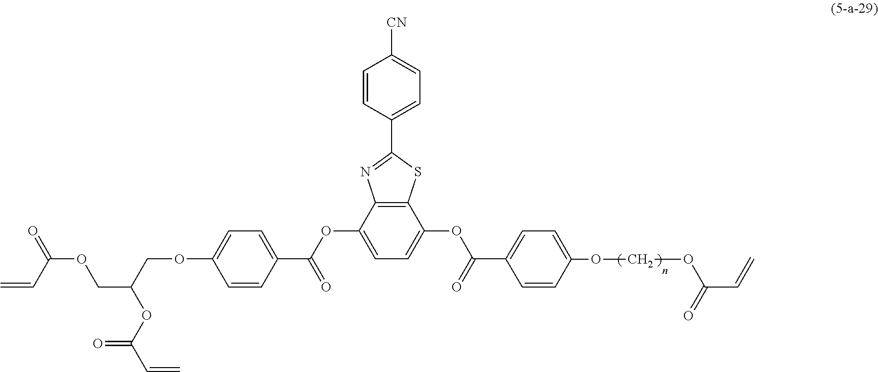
C=CC(=O)OCC(COC1=CC=C(C(=O)OC2=CC=C(OC(=O)C3=CC=C(OCOC(C=C)=O)C=C3)C3=C2N=C(C2=CC=C([CN])C=C2)S3)C=C1)OC(=O)C=C
